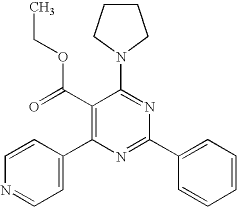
C1(C(=O)OCC)=C(C2=CC=NC=C2)N=C(C2=CC=CC=C2)N=C1N1CCCC1
